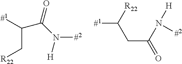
C(C[R22])(C(N([H])[#2])=O)[#1].C([#1])([R22])CC(=O)N([H])[#2]
